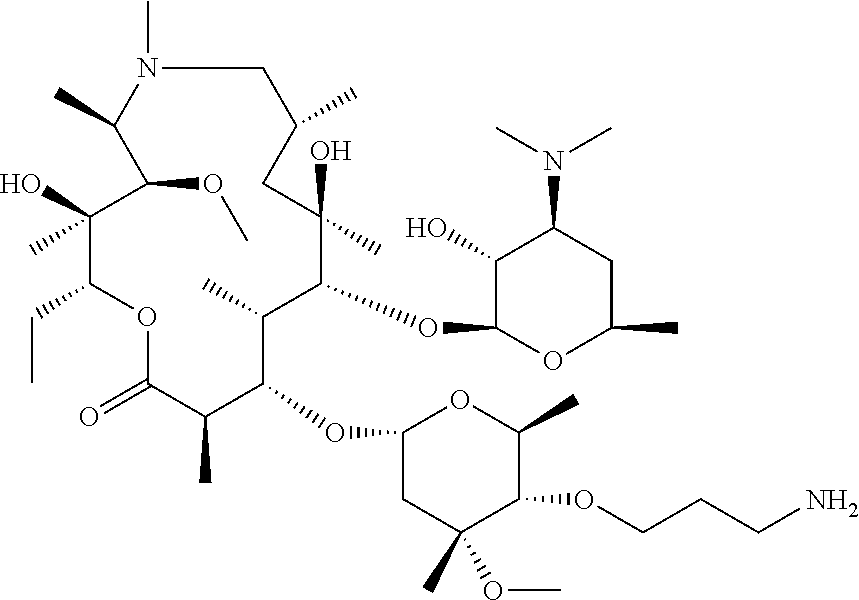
C1(OC2C(C)C(OC3OC(C)CC(N(C)C)C3O)C(O)(C)CC(C)CN(C)C(C)C(OC)C(O)(C)C(CC)OC(=O)C2C)CC(OC)(C)C(OCCCN)C(C)O1
